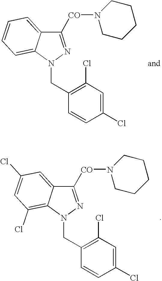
C1(Cl)=CC(Cl)=C(CN2C3=CC=CC=C3C([CO]N3CCCCC3)=N2)C=C1.C1(Cl)=CC(Cl)=C(CN2C3=C(Cl)C=C(Cl)C=C3C([CO]N3CCCCC3)=N2)C=C1
